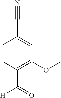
C1=CC(C(=O)[H])=C(OC)C=C1C#N
